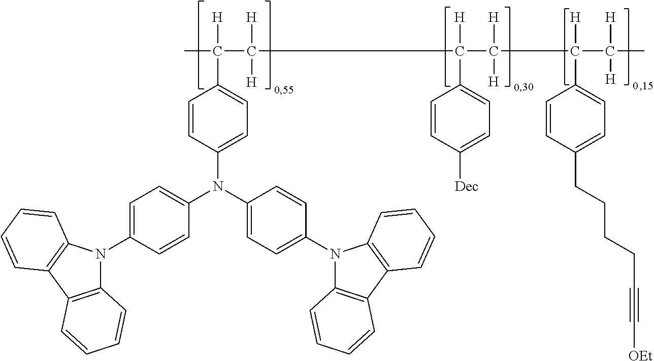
C1=CC(N(C2=CC=C(N3C4=C(C5=C3C=CC=C5)C=CC=C4)C=C2)C2=CC=C(N3C4=C(C5=C3C=CC=C5)C=CC=C4)C=C2)=CC=C1C([H])(C([H])([H])C([H])(C([H])([H])C([H])(C([H])([H])C)C1=CC=C(CCCCC#C[OEt])C=C1)C1=CC=C([Dec])C=C1)C
